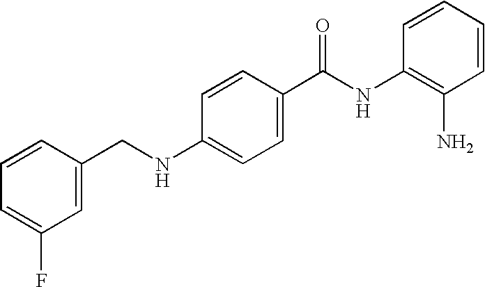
C(NC1=CC=C(C(NC2=C(N)C=CC=C2)=O)C=C1)C1=CC(F)=CC=C1
